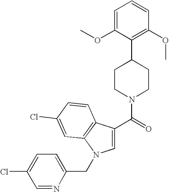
C1=C(C(=O)N2CCC(C3=C(OC)C=CC=C3OC)CC2)C2=C(N1CC1=CC=C(Cl)C=N1)C=C(Cl)C=C2
